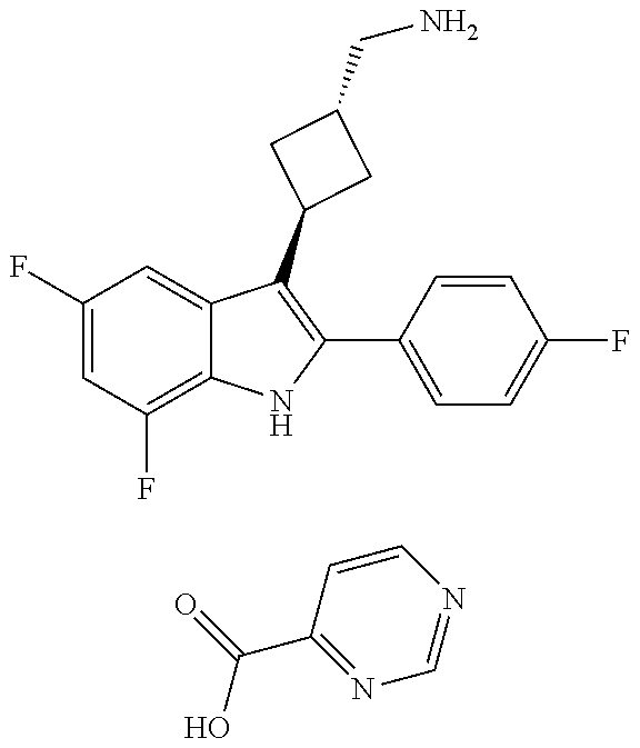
C1(F)=CC(F)=C2C(=C1)C(C1CC(CN)C1)=C(C1=CC=C(F)C=C1)N2.OC(C1=NC=NC=C1)=O
